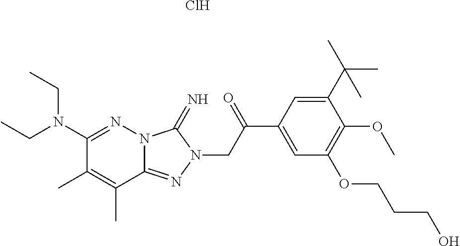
N12C(=NN(CC(C3=CC(OCCCO)=C(OC)C(C(C)(C)C)=C3)=O)C1=N)C(C)=C(C)C(N(CC)CC)=N2.Cl
